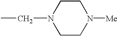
C1CN([Me])CCN1CC
